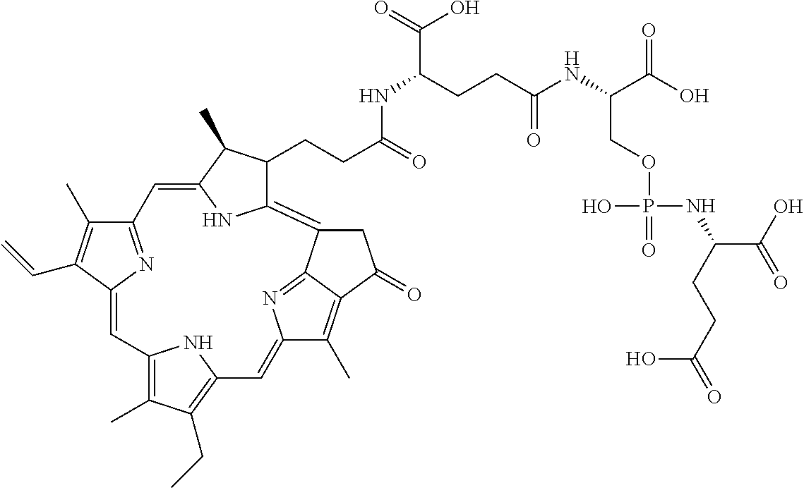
C12=NC(=CC3=C(C)C(CC)=C(N3)C=C3C(C)=C4C(=N3)C(=C3C(CCC(=O)NC(C(=O)O)CCC(NC(C(O)=O)COP(=O)(NC(C(=O)O)CCC(=O)O)O)=O)C(C)C(=C1)N3)CC4=O)C(C=C)=C2C
